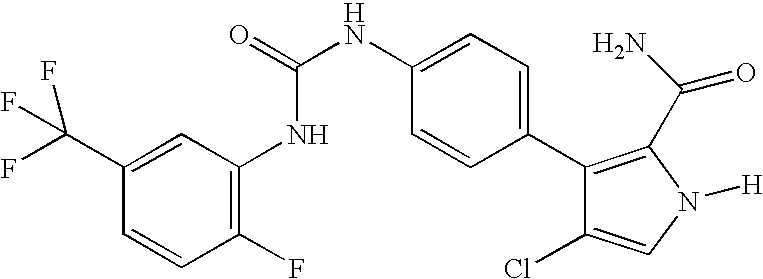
C1(C(F)(F)F)=CC(NC(NC2=CC=C(C3=C(C(N)=O)N([H])C=C3Cl)C=C2)=O)=C(F)C=C1
